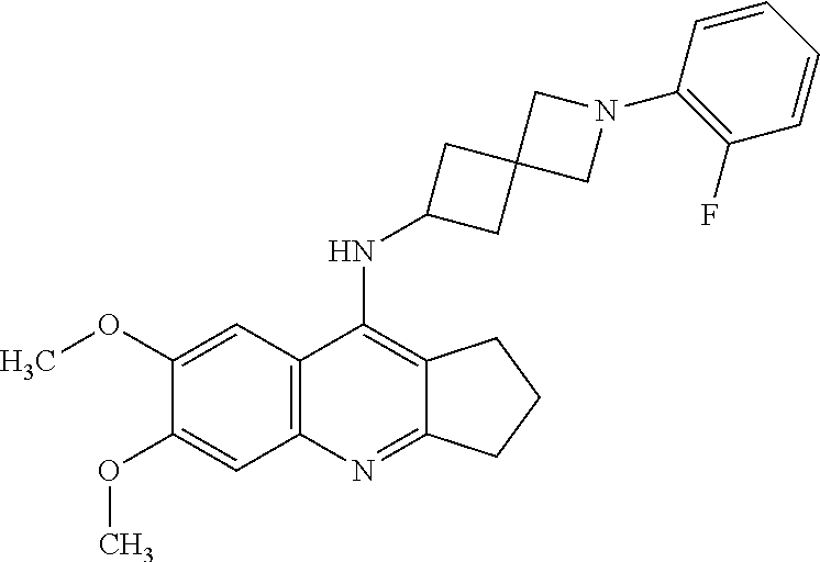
C12=NC3=C(C(NC4CC5(C4)CN(C4=C(F)C=CC=C4)C5)=C1CCC2)C=C(OC)C(OC)=C3
